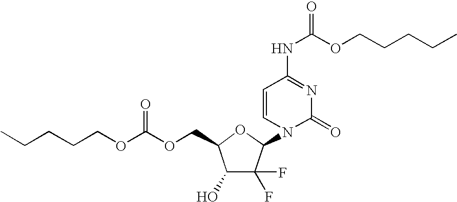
C1(O)C(F)(F)C(N2C(=O)N=C(NC(OCCCCC)=O)C=C2)OC1COC(OCCCCC)=O
